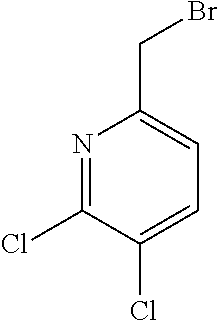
N1=C(Cl)C(Cl)=CC=C1CBr
